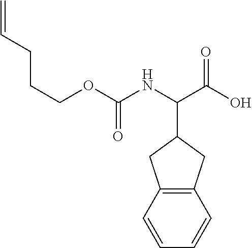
C=CCCCOC(NC(C(O)=O)C1CC2=C(C1)C=CC=C2)=O
